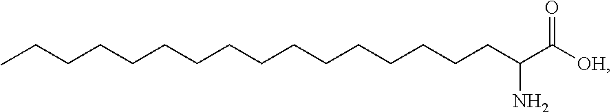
C(CCCCCCCCCCCCCCC(C([OH])=O)N)C
